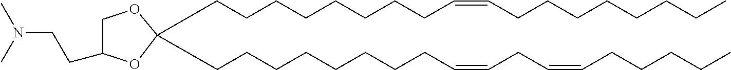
C1(CCN(C)C)COC(CCCCCCCCC=CCCCCCCCC)(CCCCCCCCC=CCC=CCCCCC)O1
